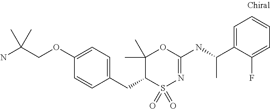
C1(OCC(N)(C)C)=CC=C(CC2S(=O)(=O)N=C(NC(C3=CC=CC=C3F)C)OC2(C)C)C=C1
